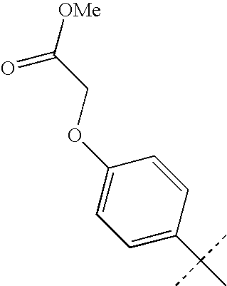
C1=C(C(C)(C)C)C=CC(OCC([OMe])=O)=C1
